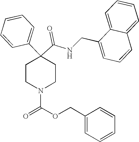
N(C(C1(C2=CC=CC=C2)CCN(C(=O)OCC2=CC=CC=C2)CC1)=O)CC1=CC=CC2=CC=CC=C12
